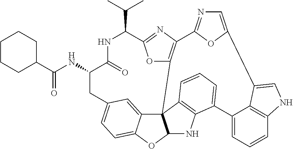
C(=O)(NC1C(=O)NC(C(C)C)C2=NC3=C(O2)C24C5=CC(=CC=C5OC2NC2=C4C=CC=C2C2=CC=CC4=C2C(=CN4)C2=CN=C3O2)C1)C1CCCCC1
